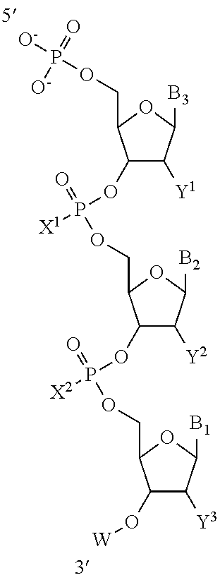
C1(OP([X1])(=O)OCC2C(OP([X2])(=O)OCC3C(O[W])C([Y3])C([B1])O3)C([Y2])C([B2])O2)C([Y1])C([B3])OC1COP([O-])(=O)[O-]
